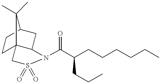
N1(C(C(CCCCCC)CCC)=O)C2CC3CCC2(CS1(=O)=O)C3(C)C
